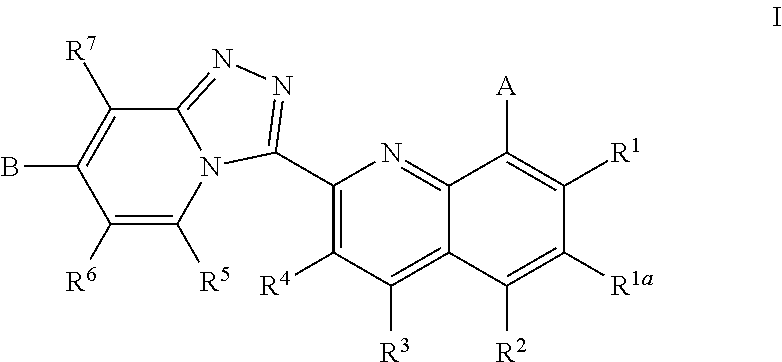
C1(C2=NN=C3N2C([R5])=C([R6])C(B)=C3[R7])=C([R4])C([R3])=C2C(=N1)C([A])=C([R1])C([R1a])=C2[R2]
